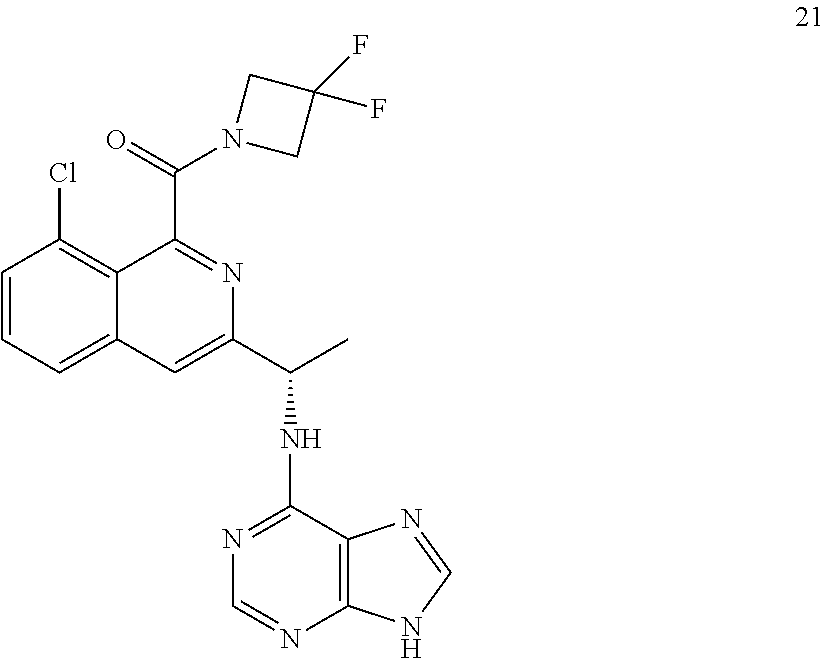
C1=CC=C2C(=C1Cl)C(C(=O)N1CC(F)(F)C1)=NC(C(C)NC1=NC=NC3=C1N=CN3)=C2
